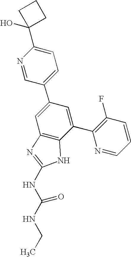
N1=CC(C2=CC3=C(C(C4=C(F)C=CC=N4)=C2)NC(NC(NCC)=O)=N3)=CC=C1C1(O)CCC1
